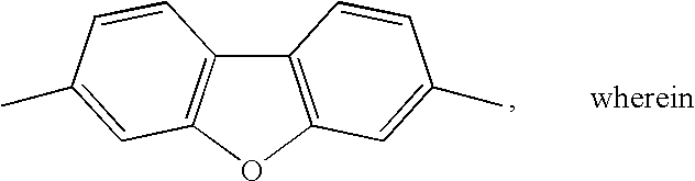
C12=C(OC3=C1C=CC(C)=C3)C=C(C)C=C2
